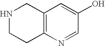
N1CCC2=C(C1)C=C(O)C=N2
